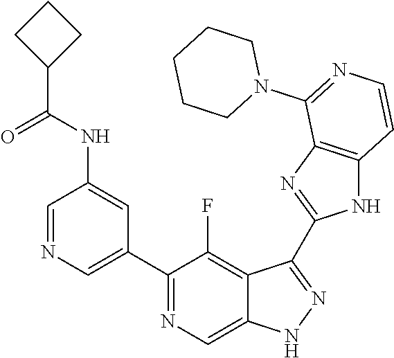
C1=NC=C(C2=NC=C3C(=C2F)C(C2=NC4=C(N2)C=CN=C4N2CCCCC2)=NN3)C=C1NC(C1CCC1)=O
